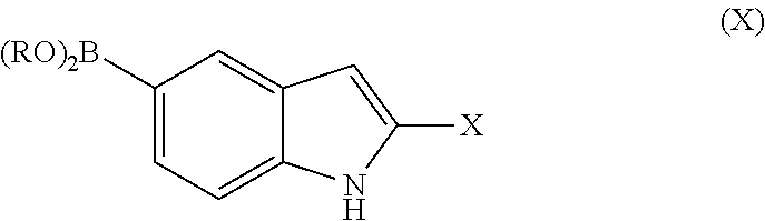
C1([(RO)2B])=CC=C2C(=C1)C=C([X])N2
